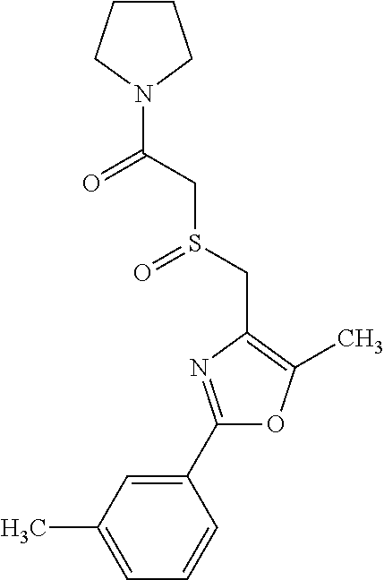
C1(C2=NC(CS(=O)CC(=O)N3CCCC3)=C(C)O2)=CC(C)=CC=C1
